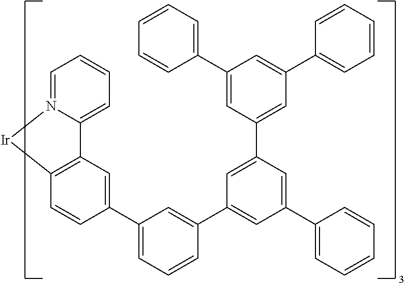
C12=C(C=CC(C3=CC=CC(C4=CC(C5=CC=CC=C5)=CC(C5=CC(C6=CC=CC=C6)=CC(C6=CC=CC=C6)=C5)=C4)=C3)=C1)[Ir]N1=CC=CC=C21
